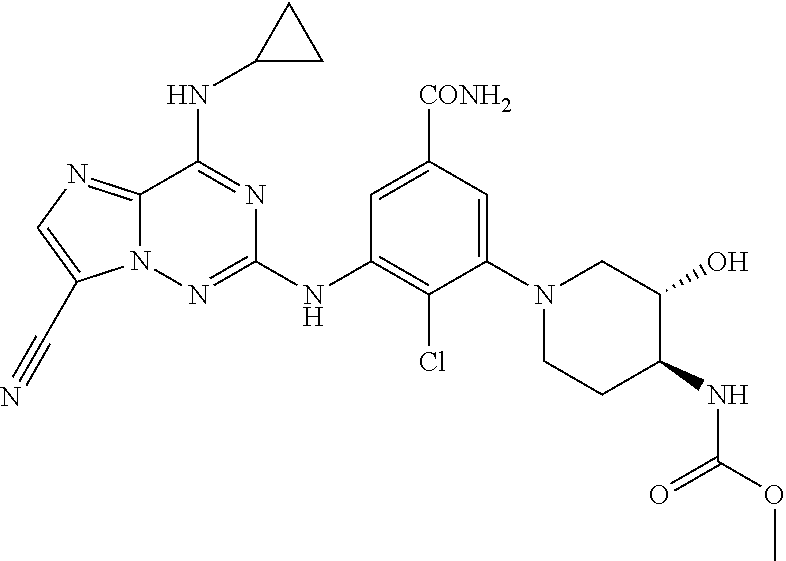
C1(NC2=NN3C(=NC=C3C#N)C(NC3CC3)=N2)=C(Cl)C(N2CCC(NC(OC)=O)C(O)C2)=CC([CONH2])=C1
